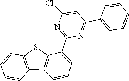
C1=CC2=C(C=C1)SC1=C2C=CC=C1C1=NC(Cl)=CC(C2=CC=CC=C2)=N1
